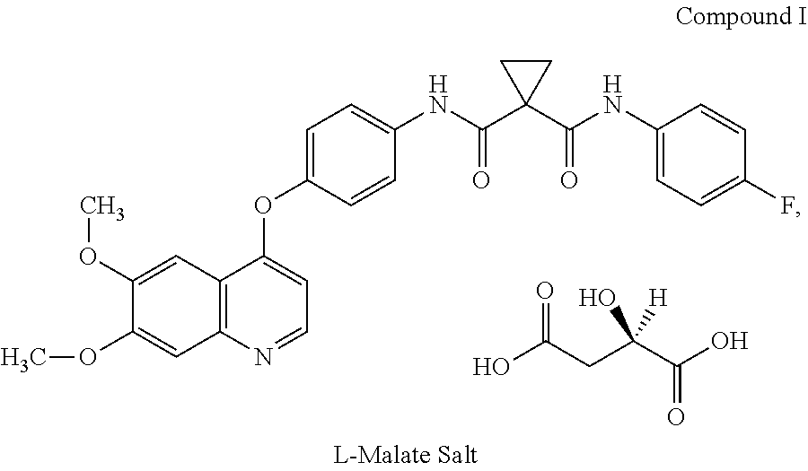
C1(NC(C2(C(NC3=CC=C(OC4=CC=NC5=C4C=C(OC)C(OC)=C5)C=C3)=O)CC2)=O)=CC=C(F)C=C1.C(C(=O)O)(CC(O)=O)(O)[H]
